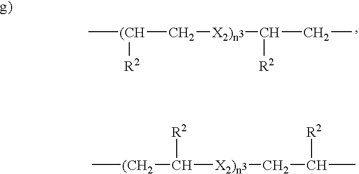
C[(CH2]C([X2)n3]CC(C)[R2])[R2].C[(CH](C[X2)n3]C(CC)[R2])[R2]
